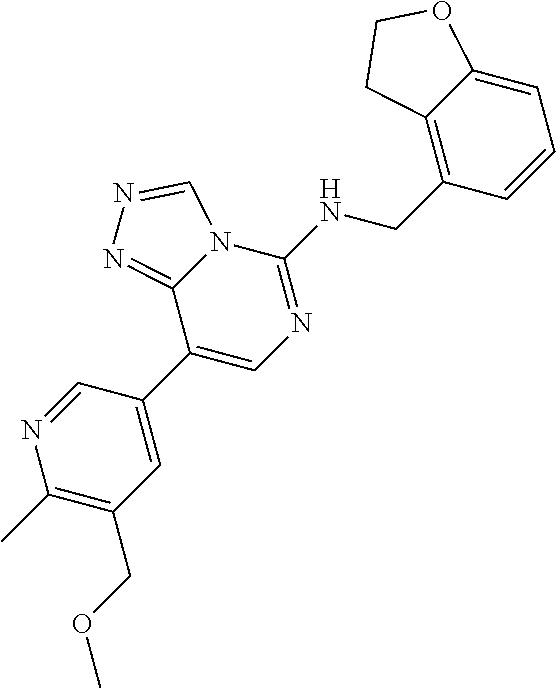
C1(C)=C(COC)C=C(C2=CN=C(NCC3=C4C(=CC=C3)OCC4)N3C2=NN=C3)C=N1
